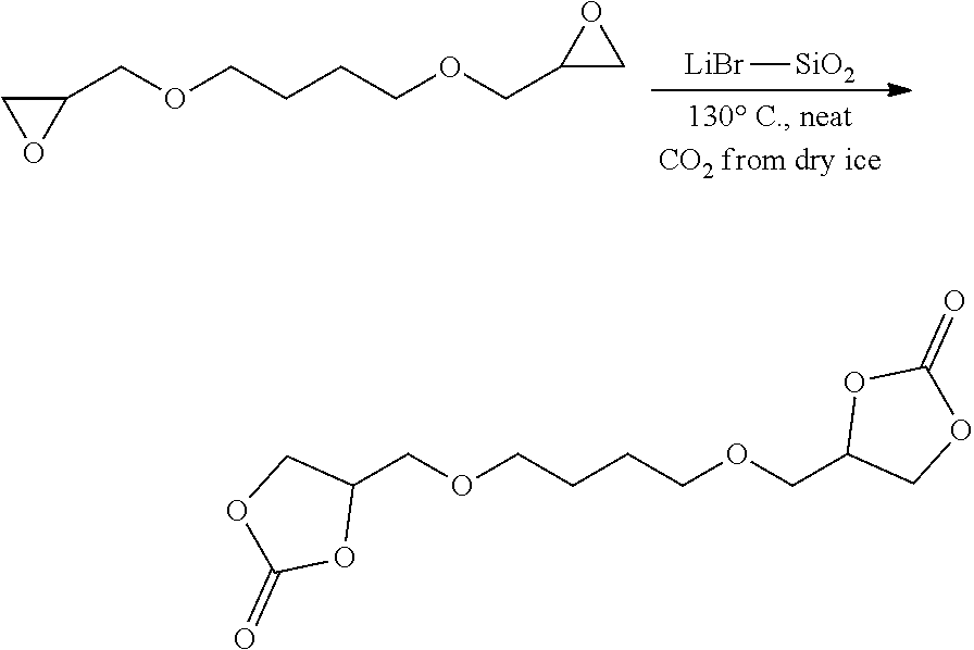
[LiBr][SiO2].C1(COCCCCOCC2CO2)CO1.C1(COCCCCOCC2COC(=O)O2)COC(=O)O1
